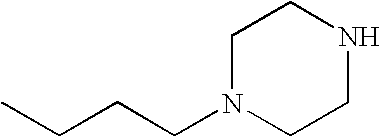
C1N(CCCC)CCNC1
